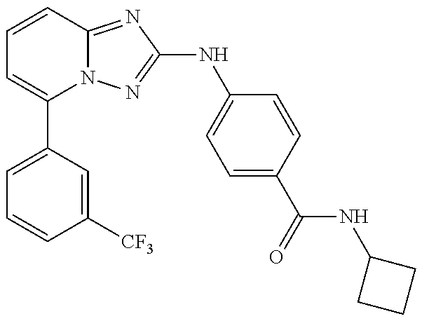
C1=C(C2=CC=CC3=NC(NC4=CC=C(C(=O)NC5CCC5)C=C4)=NN23)C=C([CF3])C=C1
